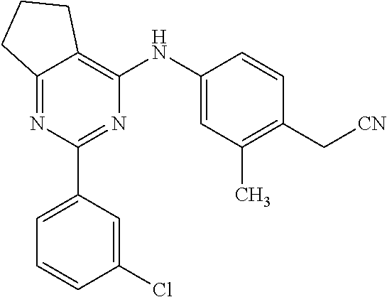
C12=NC(C3=CC=CC(Cl)=C3)=NC(NC3=CC(C)=C(C[CN])C=C3)=C1CCC2
